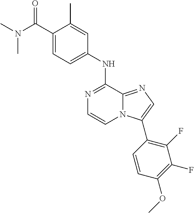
CN(C)C(C1=CC=C(NC2=NC=CN3C2=NC=C3C2=C(F)C(F)=C(OC)C=C2)C=C1C)=O
